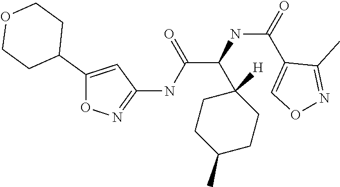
C1(NC(C(NC(=O)C2=CON=C2C)C2([H])CCC(C)CC2)=O)=NOC(C2CCOCC2)=C1
